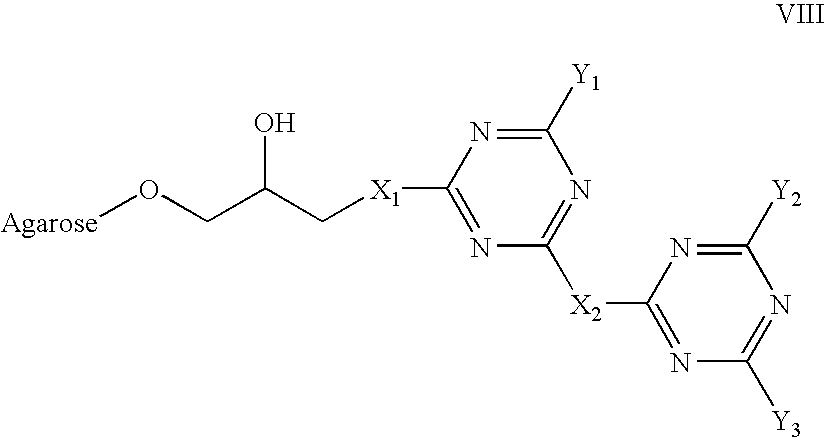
[Agarose]OCC(C[X1]C1=NC([X2]C2=NC([Y3])=NC([Y2])=N2)=NC([Y1])=N1)O
